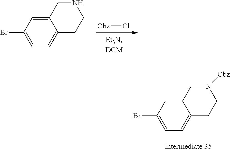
[Cbz]Cl.C1(Br)=CC=C2C(=C1)CNCC2.C1(Br)=CC=C2C(=C1)CN([Cbz])CC2
